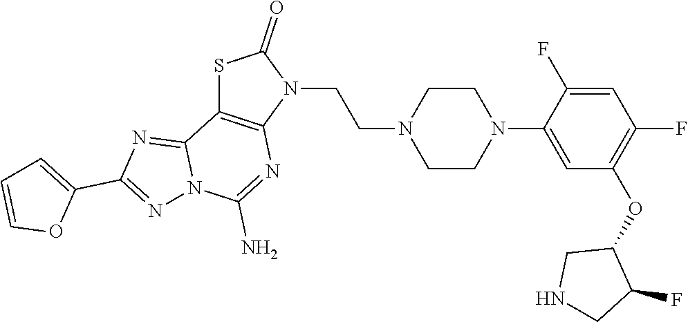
C1CN(C2=CC(OC3CNCC3F)=C(F)C=C2F)CCN1CCN1C(=O)SC2=C1N=C(N)N1C2=NC(C2=CC=CO2)=N1
